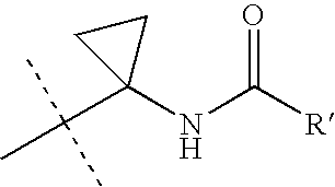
C(C)(C)(C)C1(NC([R])=O)CC1
